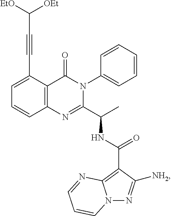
C1(C#CC([OEt])[EtO])=CC=CC2=C1C(=O)N(C1=CC=CC=C1)C(C(C)NC(C1=C3N(N=C1[NH2])C=CC=N3)=O)=N2
